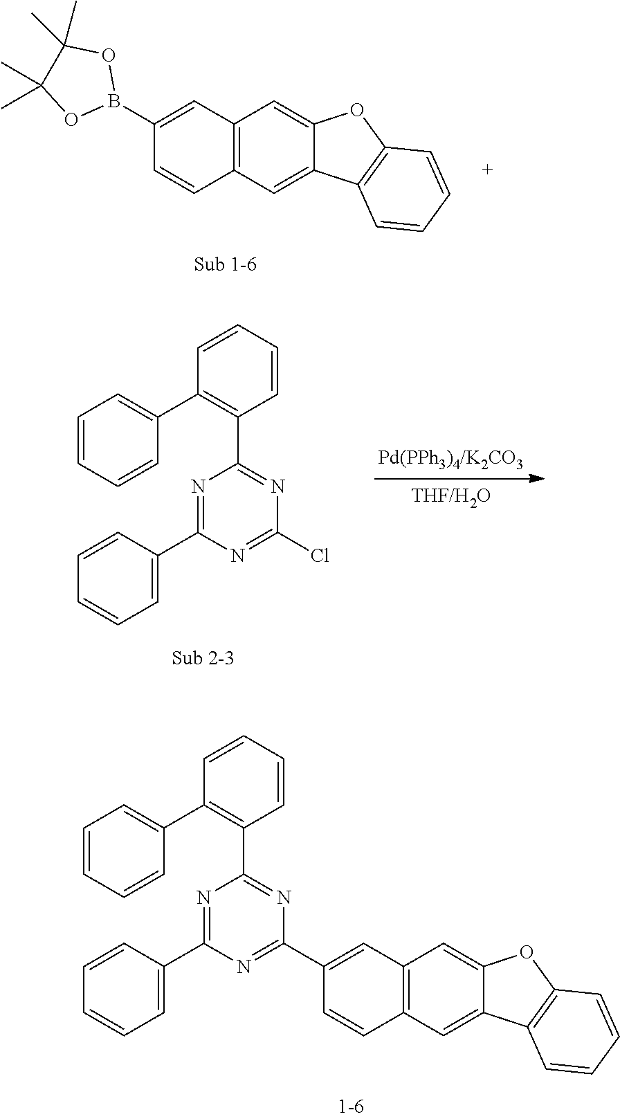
C12=C(C=C3C(=C1)OC1=C3C=CC=C1)C=CC(B1OC(C)(C)C(C)(C)O1)=C2.C1=CC=C(C2=NC(C3=C(C4=CC=CC=C4)C=CC=C3)=NC(Cl)=N2)C=C1.C1=CC=C(C2=NC(C3=C(C4=CC=CC=C4)C=CC=C3)=NC(C3=CC4=C(C=C3)C=C3C(=C4)OC4=C3C=CC=C4)=N2)C=C1
